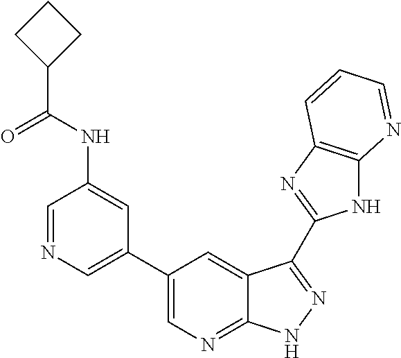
C1=NC=C(C2=CN=C3C(=C2)C(C2=NC4=C(N2)N=CC=C4)=NN3)C=C1NC(C1CCC1)=O
